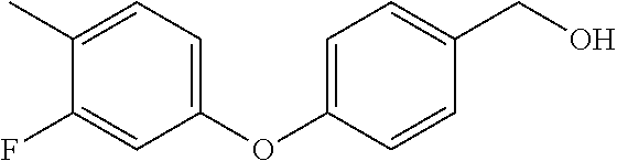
C1=C(OC2=CC=C(C)C(F)=C2)C=CC(CO)=C1
